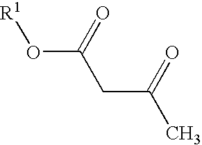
[R1]OC(CC(C)=O)=O
